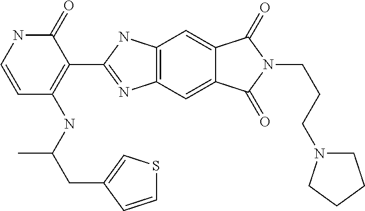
C1=CNC(=O)C(C2=NC3=C(N2)C=C2C(=C3)C(=O)N(CCCN3CCCC3)C2=O)=C1NC(CC1=CSC=C1)C
